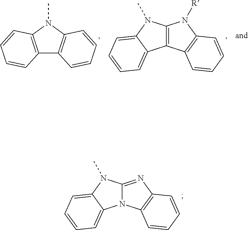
C12=C(N(C)C3=C1C=CC=C3)C=CC=C2.C12=C(N(C)C3=CC=CC=C13)N([R])C1=C2C=CC=C1.N12C(=NC3=C1C=CC=C3)N(C)C1=CC=CC=C21
